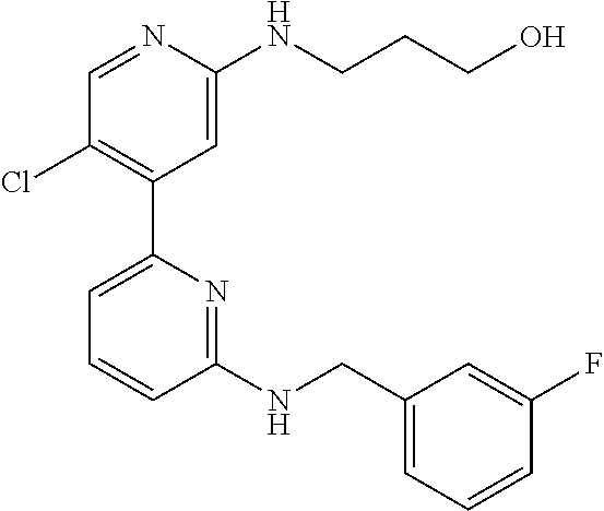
C1=NC(NCCCO)=CC(C2=CC=CC(NCC3=CC=CC(F)=C3)=N2)=C1Cl
